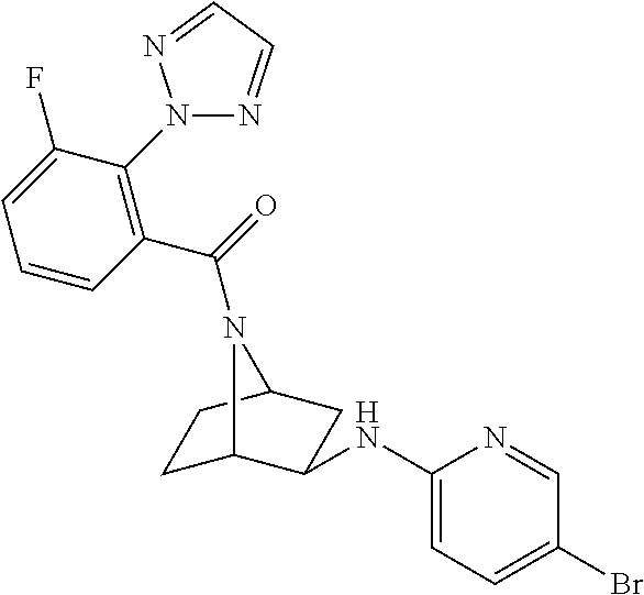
C1C2C(NC3=CC=C(Br)C=N3)CC(C1)N2C(=O)C1=C(N2N=CC=N2)C(F)=CC=C1
